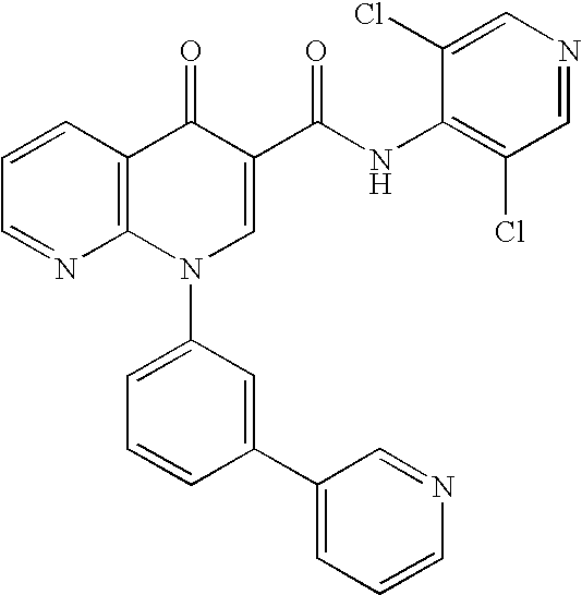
C1=CC2=C(N=C1)N(C1=CC=CC(C3=CC=CN=C3)=C1)C=C(C(NC1=C(Cl)C=NC=C1Cl)=O)C2=O
